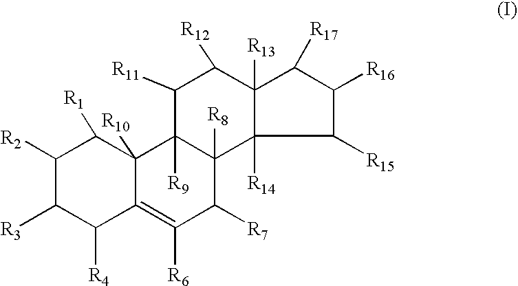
C1([R2])C([R3])C([R4])C2=C([R6])C([R7])C3([R8])C([R9])(C2([R10])C1[R1])C([R11])C([R12])C1([R13])C([R17])C([R16])C([R15])C31[R14]
